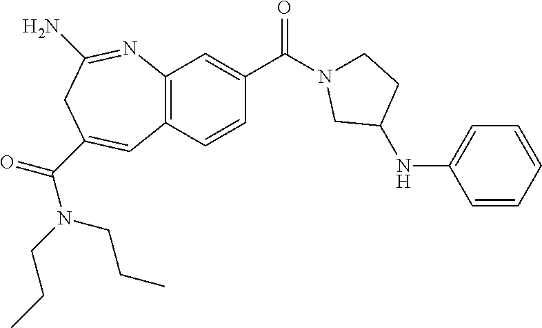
C12=C(C=CC(C(N3CCC(NC4=CC=CC=C4)C3)=O)=C1)C=C(C(N(CCC)CCC)=O)CC(N)=N2
